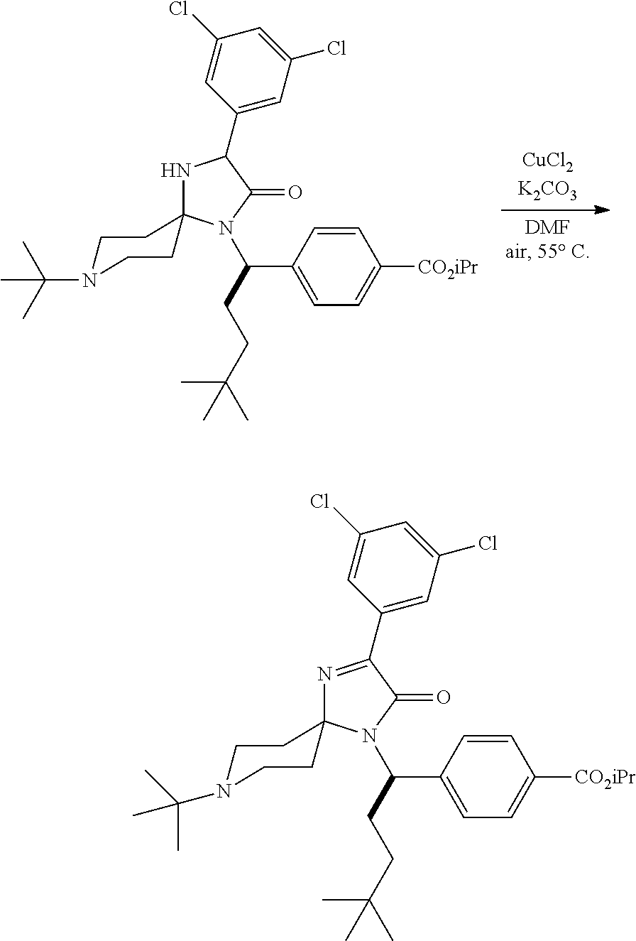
C1(C2=NC3(N(C(CCC(C)(C)C)C4=CC=C([CO2iPr])C=C4)C2=O)CCN(C(C)(C)C)CC3)=CC(Cl)=CC(Cl)=C1.C1(C2NC3(N(C(CCC(C)(C)C)C4=CC=C([CO2iPr])C=C4)C2=O)CCN(C(C)(C)C)CC3)=CC(Cl)=CC(Cl)=C1
